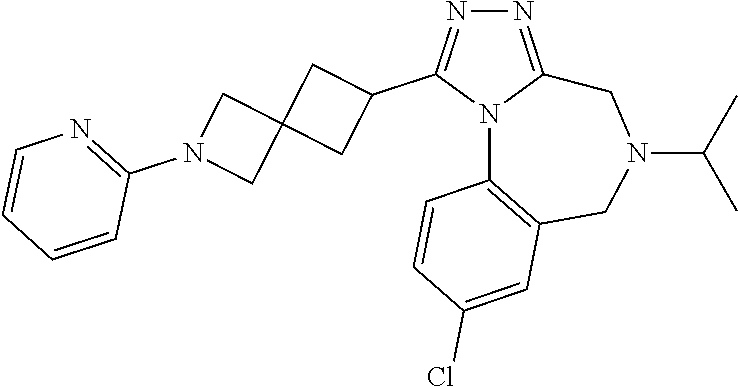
N1=C2N(C(C3CC4(C3)CN(C3=NC=CC=C3)C4)=N1)C1=C(CN(C(C)C)C2)C=C(Cl)C=C1
